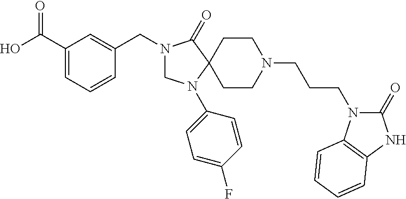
C1(C(O)=O)=CC=CC(CN2CN(C3=CC=C(F)C=C3)C3(C2=O)CCN(CCCN2C(=O)NC4=C2C=CC=C4)CC3)=C1
